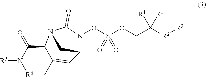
[R6]N(C(C1C(C)=CC2CN1C(=O)N2OS(OCC([R2][R3])([R1])[R1])(=O)=O)=O)[R5]
